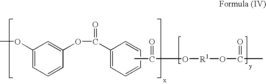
C1(OC)=CC=CC(OC(=O)C2=CC=CC=C2)=C1.CC(=O)O[R1]OC(=O)C
